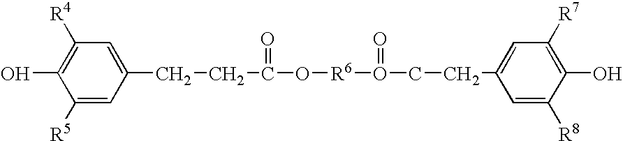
C1([R5])=CC(CCC(O[R6]O(=O)CCC2=CC([R7])=C(O)C([R8])=C2)=O)=CC([R4])=C1O
